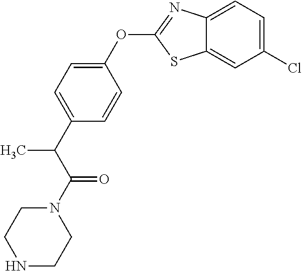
C12=CC(Cl)=CC=C1N=C(OC1=CC=C(C(C(N3CCNCC3)=O)C)C=C1)S2
